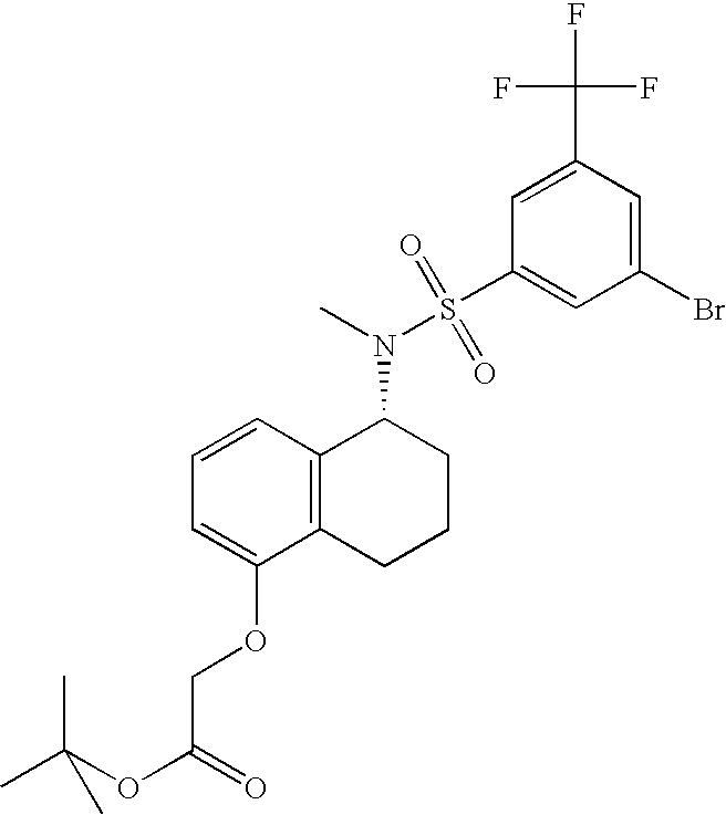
C1=CC=C(OCC(OC(C)(C)C)=O)C2=C1C(N(S(C1=CC(Br)=CC(C(F)(F)F)=C1)(=O)=O)C)CCC2
